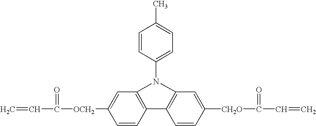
C=CC([OCH2]C1=CC2=C(C=C1)C1=C(C=C([CH2O]C(C=C)=O)C=C1)N2C1=CC=C(C)C=C1)=O
